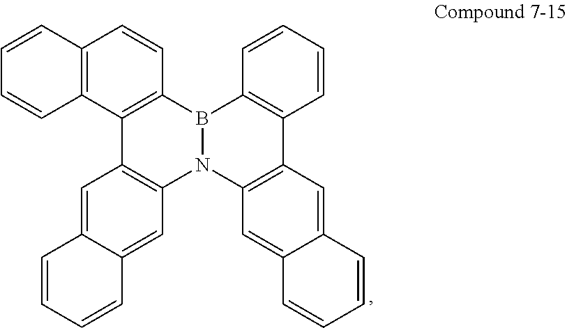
C12=C(B3N(C4=C1C=C1C(=C4)C=CC=C1)C1=C(C4=C3C=CC=C4)C=C3C(=C1)C=CC=C3)C=CC1=C2C=CC=C1
